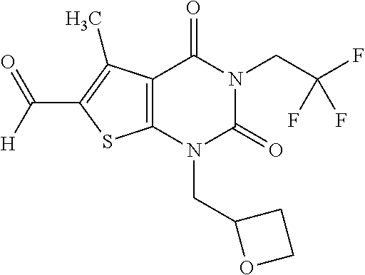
C12=C(N(CC3OCC3)C(=O)N(CC(F)(F)F)C1=O)SC(C([H])=O)=C2C
